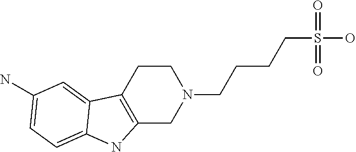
C12=C(CCN(CCCCS(O)(=O)=O)C1)C1=CC(N)=CC=C1N2
